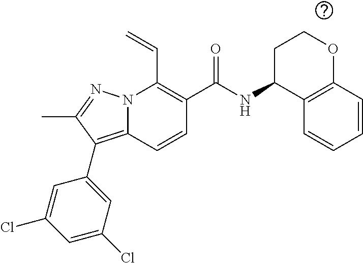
C(C1=C(C(NC2CCOC3=C2C=CC=C3)=O)C=CC2=C(C3=CC(Cl)=CC(Cl)=C3)C(C)=NN12)=C
